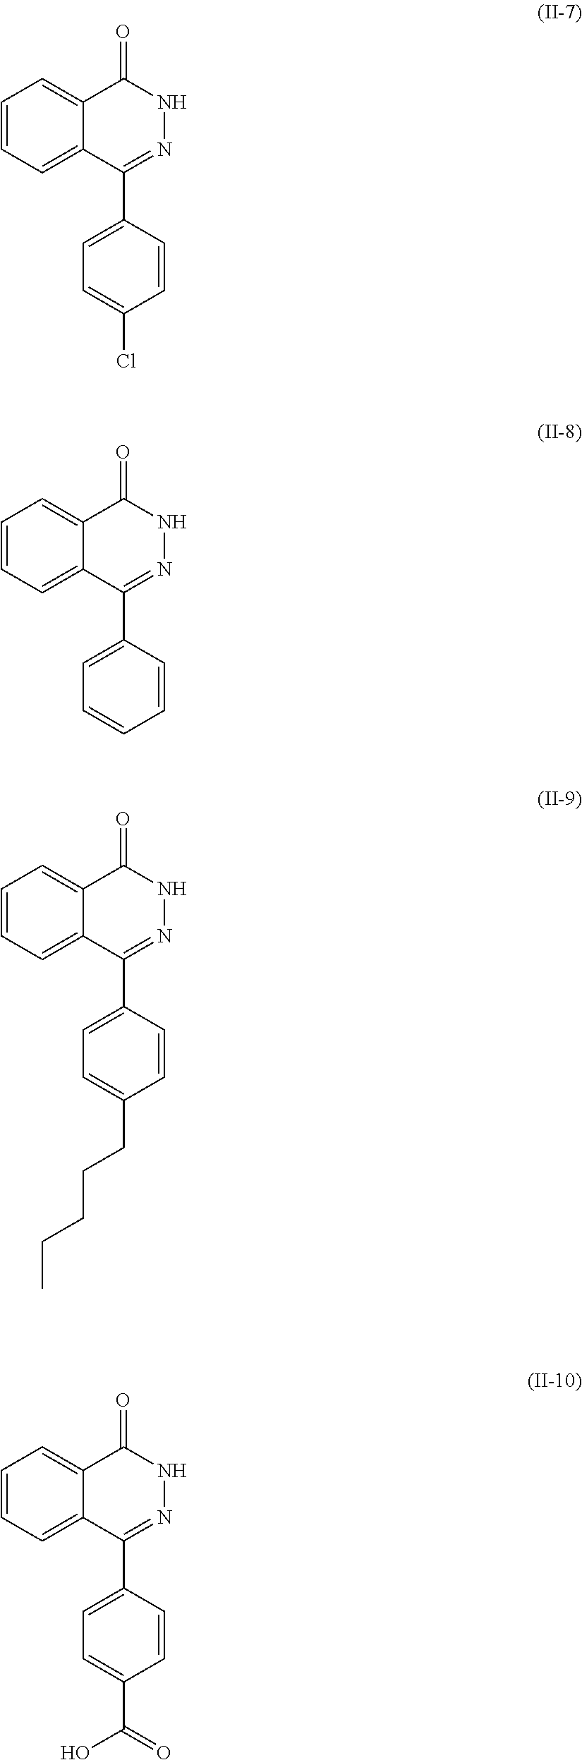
C1=CC=C2C(=C1)C(=O)NN=C2C1=CC=C(Cl)C=C1.C1=CC=C2C(=C1)C(=O)NN=C2C1=CC=CC=C1.C1=CC=C2C(=C1)C(=O)NN=C2C1=CC=C(CCCCC)C=C1.C1=CC=C2C(=C1)C(=O)NN=C2C1=CC=C(C(=O)O)C=C1
